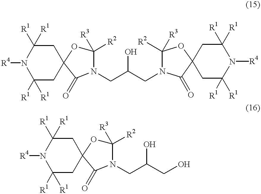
C1([R2])([R3])OC2(C(=O)N1CC(O)CO)CC([R1])([R1])N([R4])C([R1])([R1])C2.C1([R2])([R3])OC2(C(=O)N1CC(O)CN1C([R2])([R3])OC3(C1=O)CC([R1])([R1])N([R4])C([R1])([R1])C3)CC([R1])([R1])N([R4])C([R1])([R1])C2
